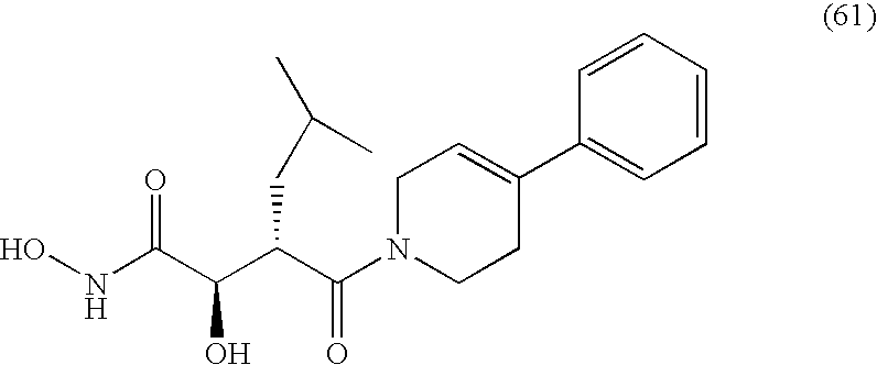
ONC(C(C(C(N1CCC(C2=CC=CC=C2)=CC1)=O)CC(C)C)O)=O
